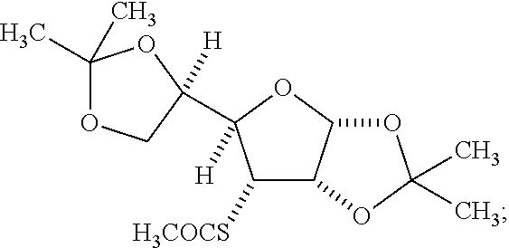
C1([H3COCS])C2C(OC1(C1([H])COC(C)(C)O1)[H])OC(C)(C)O2
